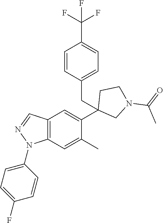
C12=C(C=C(C)C(C3(CC4=CC=C(C(F)(F)F)C=C4)CN(C(=O)C)CC3)=C1)N(C1=CC=C(F)C=C1)N=C2
